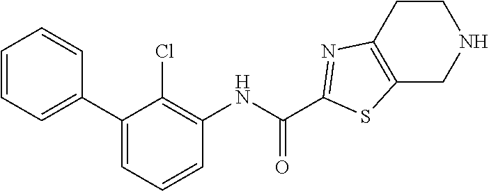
C1(C2=CC=CC=C2)=CC=CC(NC(C2=NC3=C(CNCC3)S2)=O)=C1Cl
